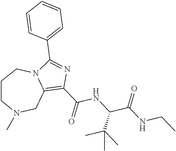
C1CN(C)CC2=C(C(NC(C(=O)NCC)C(C)(C)C)=O)N=C(C3=CC=CC=C3)N2C1
